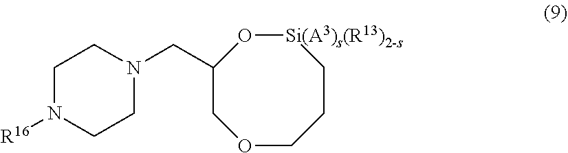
[Si(A3)s(R13)2-s]1OC(CN2CCN([R16])CC2)COCCC1
